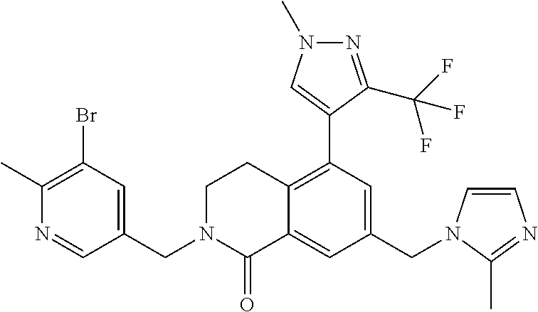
C1(CN2C=CN=C2C)=CC(C2=CN(C)N=C2C(F)(F)F)=C2C(=C1)C(=O)N(CC1=CC(Br)=C(C)N=C1)CC2
